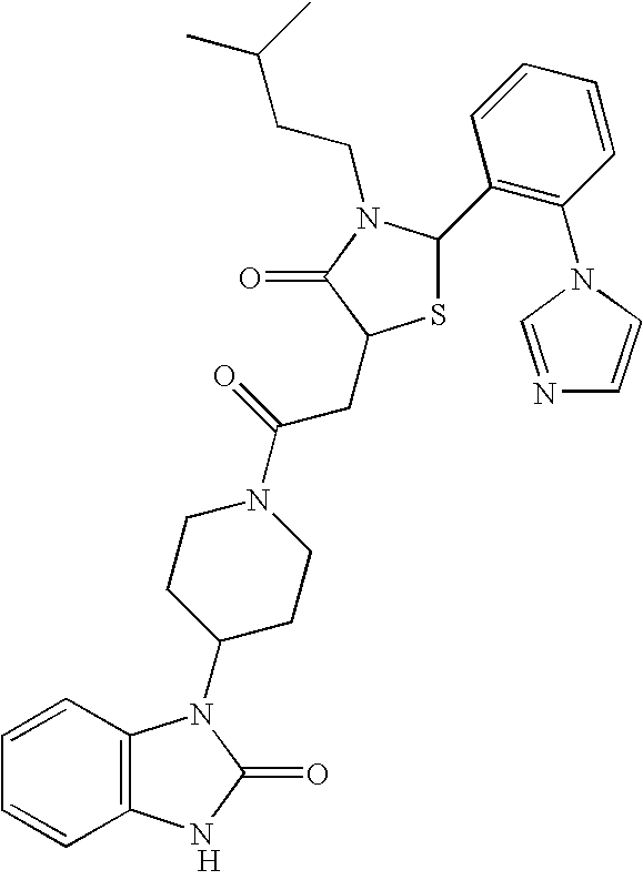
[H].C12=C(C=CC=C1)N(C1CCN(C(=O)CC3SC(C4=C(N5C=NC=C5)C=CC=C4)N(CCC(C)C)C3=O)CC1)C(=O)N2
